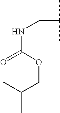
C(NCC(C)C)(=O)OCC(C)C
